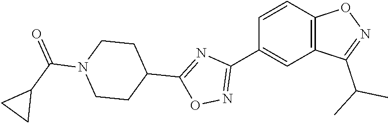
C1(C2=NOC(C3CCN(C(C4CC4)=O)CC3)=N2)=CC2=C(C=C1)ON=C2C(C)C
